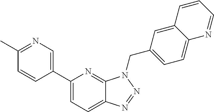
C12=CC=C(C3=CN=C(C)C=C3)N=C1N(CC1=CC=C3C(=C1)C=CC=N3)N=N2
